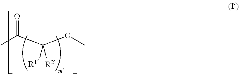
CC(C(OC)([R1])[R2])=O
